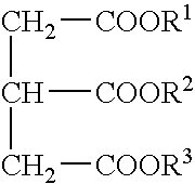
C(C[COOR1])(C[COOR3])[COOR2]
